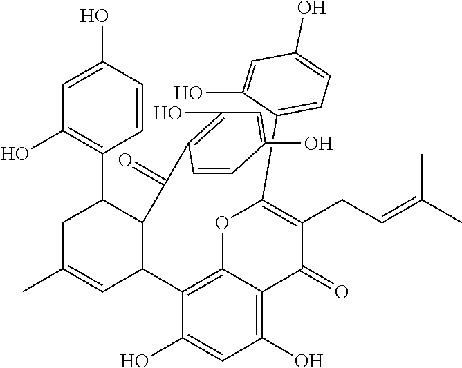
C1(O)=C2C(=C(C3C(C(=O)C4=C(O)C=C(O)C=C4)C(C4=C(O)C=C(O)C=C4)CC(C)=C3)C(O)=C1)OC(C1=CC=C(O)C=C1O)=C(CC=C(C)C)C2=O
